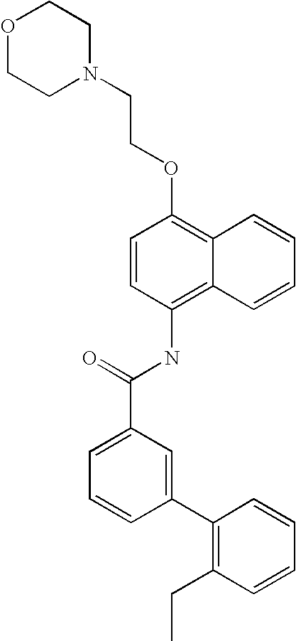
O1CCN(CCOC2=C3C(=C(NC(C4=CC=CC(C5=C(CC)C=CC=C5)=C4)=O)C=C2)C=CC=C3)CC1
